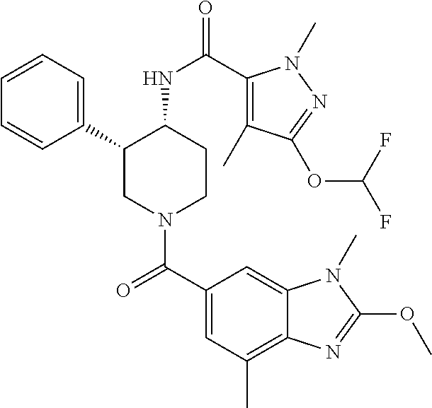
C1=CC=C(C2CN(C(C3=CC(C)=C4C(=C3)N(C)C(OC)=N4)=O)CCC2NC(=O)C2=C(C)C(OC(F)F)=NN2C)C=C1
